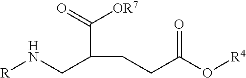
[R]NCC(CCC(O[R4])=O)C(=O)[OR7]
